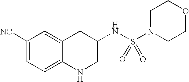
C1([NC])=CC=C2C(=C1)CC(NS(N1CCOCC1)(=O)=O)CN2
